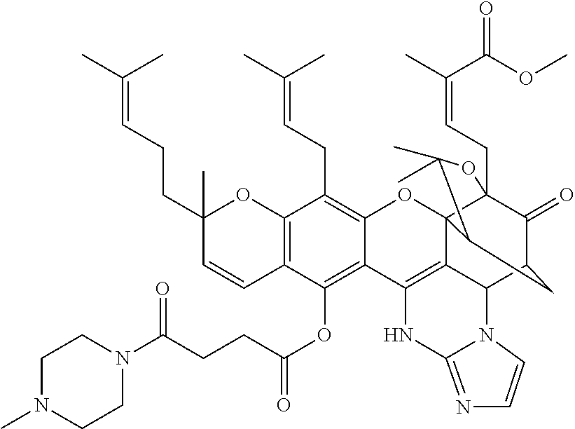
C12=C(C=CC(CCC=C(C)C)(C)O1)C(OC(CCC(N1CCN(C)CC1)=O)=O)=C1C(=C2CC=C(C)C)OC23C4(CC=C(C)C(OC)=O)C(=O)C(CC2C(C)(C)O4)C2C3=C1NC1=NC=CN21
